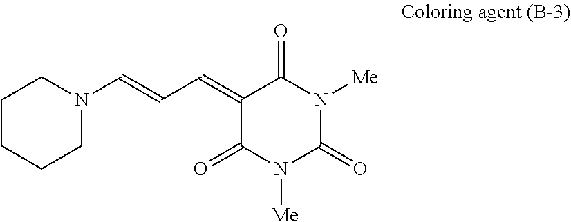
C1CCCN(C=CC=C2C(=O)N([Me])C(=O)N([Me])C2=O)C1
